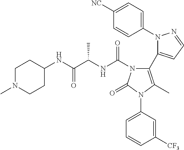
C1(N2N=CC=C2C2=C(C)N(C3=CC=CC([CF3])=C3)C(=O)N2C(NC(C(NC2CCN(C)CC2)=O)C)=O)=CC=C([NC])C=C1
